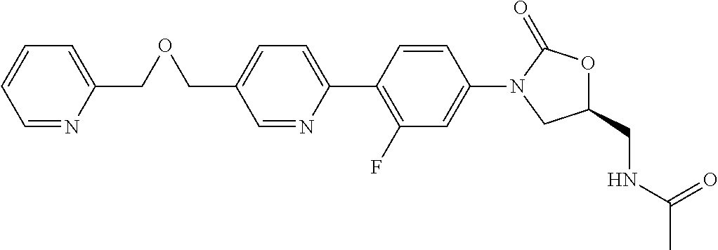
C1=NC(C2=C(F)C=C(N3CC(CNC(C)=O)OC3=O)C=C2)=CC=C1COCC1=CC=CC=N1
